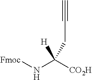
[H]C(N[Fmoc])([CO2H])CC#C
